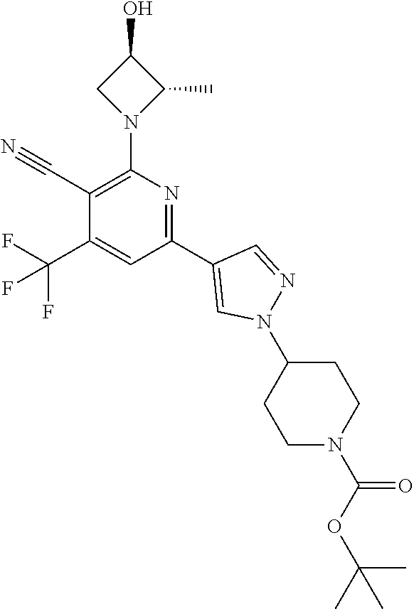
C1(C#N)=C(N2C(C)C(O)C2)N=C(C2=CN(C3CCN(C(OC(C)(C)C)=O)CC3)N=C2)C=C1C(F)(F)F
